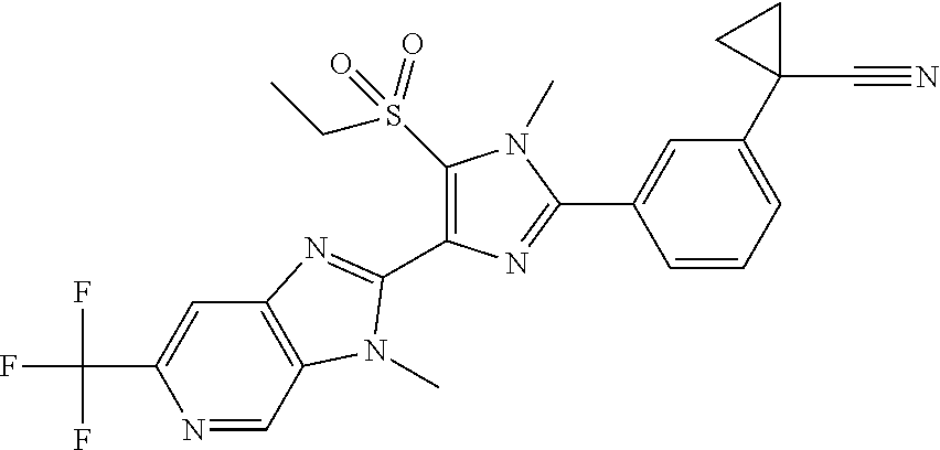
N1=CC2=C(C=C1C(F)(F)F)N=C(C1=C(S(CC)(=O)=O)N(C)C(C3=CC(C4(C#N)CC4)=CC=C3)=N1)N2C
